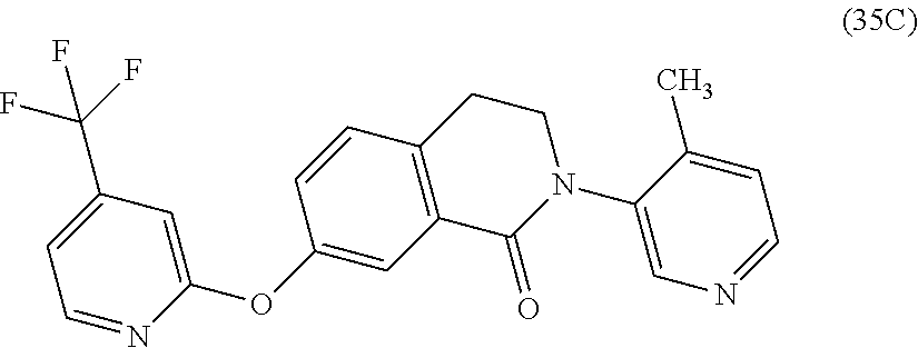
C1=NC(OC2=CC3=C(C=C2)CCN(C2=CN=CC=C2C)C3=O)=CC(C(F)(F)F)=C1
